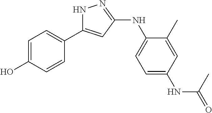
C1=C(O)C=CC(C2=CC(NC3=CC=C(NC(=O)C)C=C3C)=NN2)=C1
